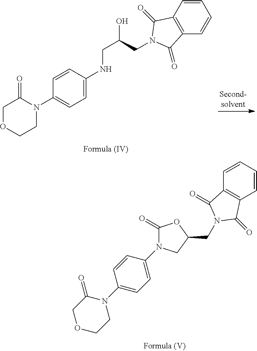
C1=CC=CC2=C1C(=O)N(CC1CN(C3=CC=C(N4CCOCC4=O)C=C3)C(=O)O1)C2=O.C1OCCN(C2=CC=C(NCC(O)CN3C(=O)C4=C(C=CC=C4)C3=O)C=C2)C1=O
